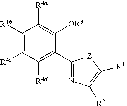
C1(C2=C([R4d])C([R4c])=C([R4b])C([R4a])=C2[OR3])=NC([R2])=C([R1])[Z]1
